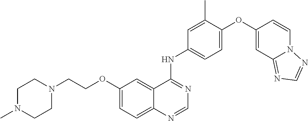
C12=CC=C(OCCN3CCN(C)CC3)C=C1C(NC1=CC=C(OC3=CC4=NC=NN4C=C3)C(C)=C1)=NC=N2
